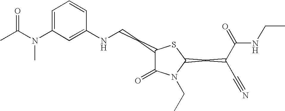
C1=C(N(C(C)=O)C)C=C(NCCC2C(=O)N(CC)C(CC(C#N)C(=O)NCC)S2)C=C1
